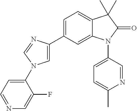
C1=C(C2=CC=C3C(=C2)N(C2=CC=C(C)N=C2)C(=O)C3(C)C)N=CN1C1=CC=NC=C1F
